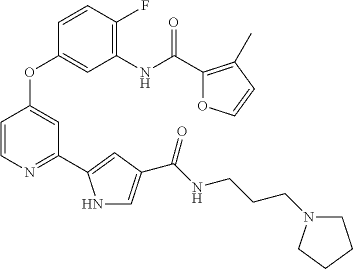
C1=CN=C(C2=CC(C(NCCCN3CCCC3)=O)=CN2)C=C1OC1=CC(NC(C2=C(C)C=CO2)=O)=C(F)C=C1
